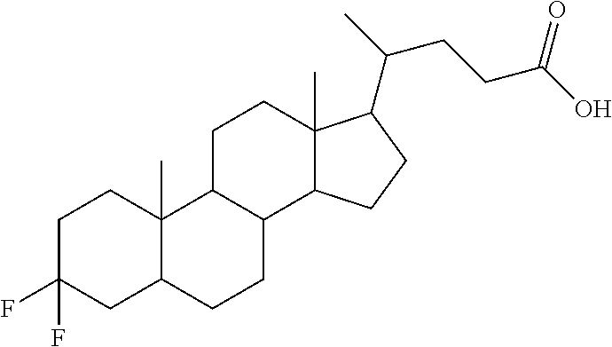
C1C(F)(F)CC2C(C)(C1)C1C(CC2)C2C(C)(CC1)C(C(C)CCC(O)=O)CC2
